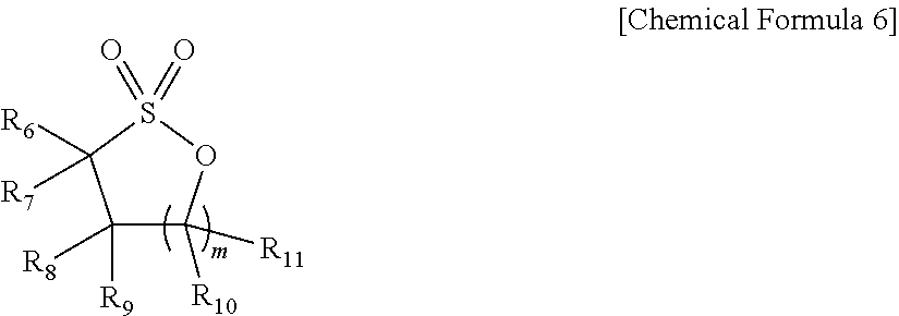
C1([R8])([R9])C([R11])([R10])OS(=O)(=O)C1([R6])[R7]
